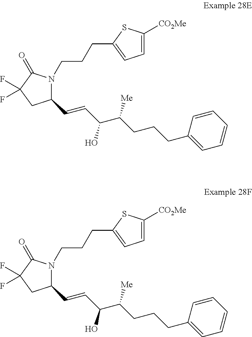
C(=CC(C(CCCC1=CC=CC=C1)[Me])O)C1N(CCCC2=CC=C([CO2Me])S2)C(=O)C(F)(F)C1.C(=CC(C(CCCC1=CC=CC=C1)[Me])O)C1N(CCCC2=CC=C([CO2Me])S2)C(=O)C(F)(F)C1
